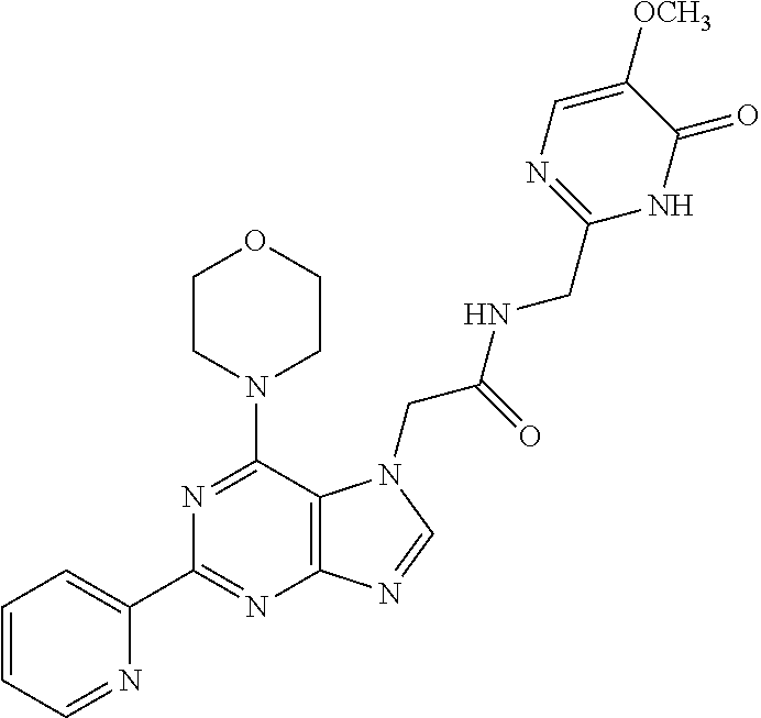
C1=CC=NC(C2=NC3=C(C(N4CCOCC4)=N2)N(CC(NCC2=NC=C([OCH3])C(=O)N2)=O)C=N3)=C1
